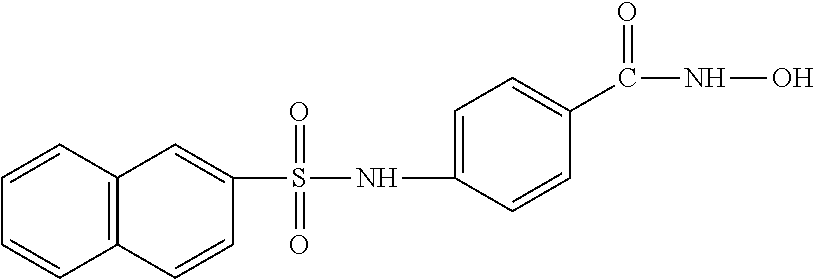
C1=CC2=C(C=C1)C=CC(S(=O)(=O)NC1=CC=C(C(NO)=O)C=C1)=C2
